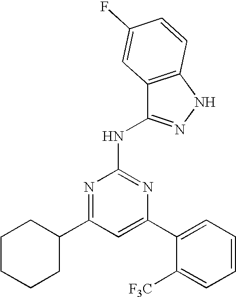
C1=C(C2=CC=CC=C2[F3C])N=C(NC2=NNC3=C2C=C(F)C=C3)N=C1C1CCCCC1
